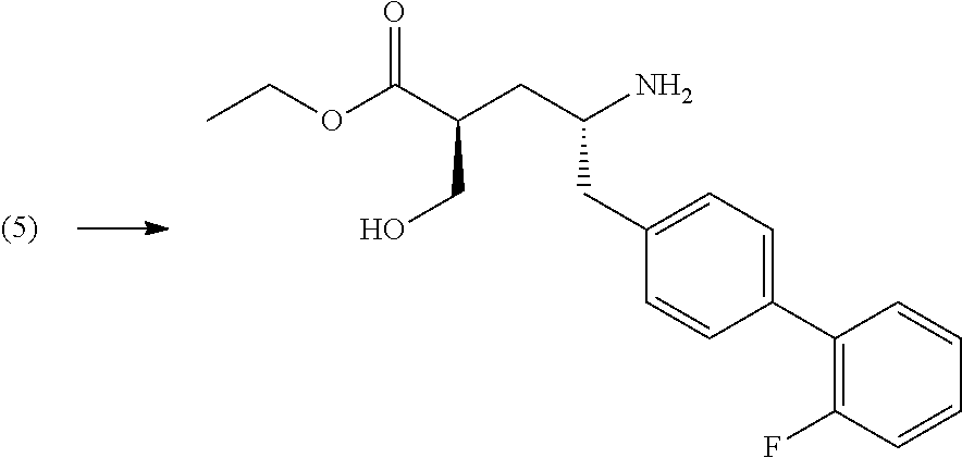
C(C1=CC=C(C2=C(F)C=CC=C2)C=C1)C(CC(CO)C(=O)OCC)N
